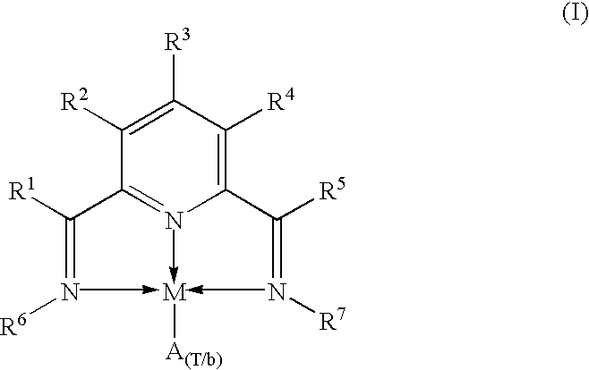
C(=N[R6])(C1=NC(C(=N[R7])[R5])=C([R4])C([R3])=C1[R2])[R1].[M][A(T/b)]
